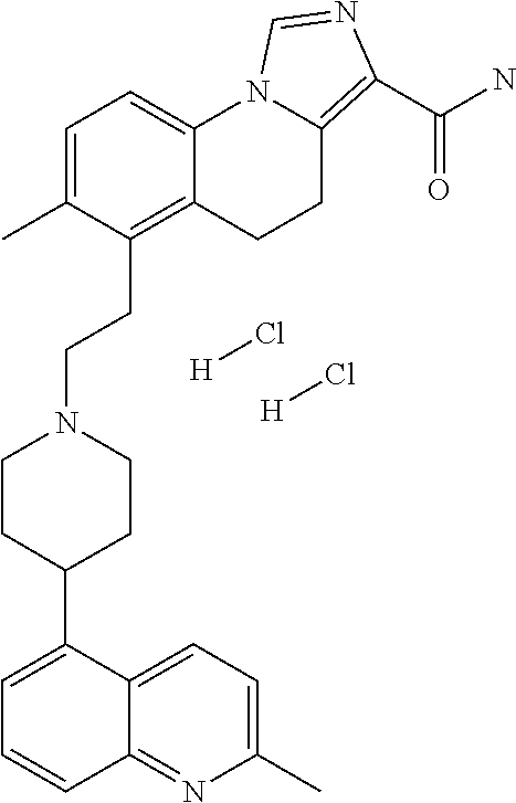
C12=NC(C)=CC=C1C(C1CCN(CCC3=C4C(=CC=C3C)N3C(=C(C(N)=O)N=C3)CC4)CC1)=CC=C2.[H]Cl.[H]Cl
